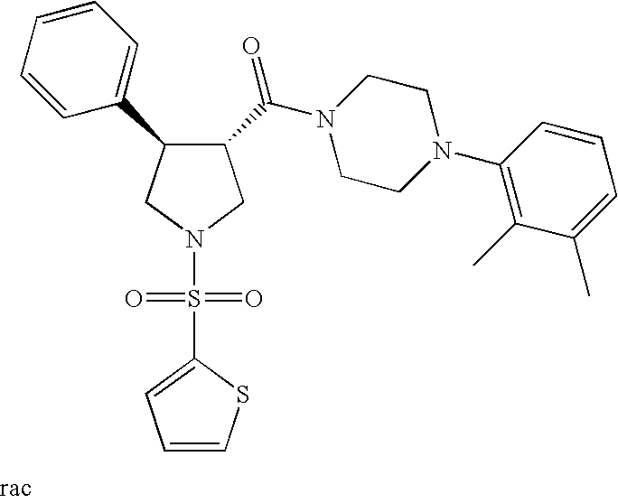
C1(C(N2CCN(C3=C(C)C(C)=CC=C3)CC2)=O)C(C2=CC=CC=C2)CN(S(=O)(=O)C2=CC=CS2)C1
